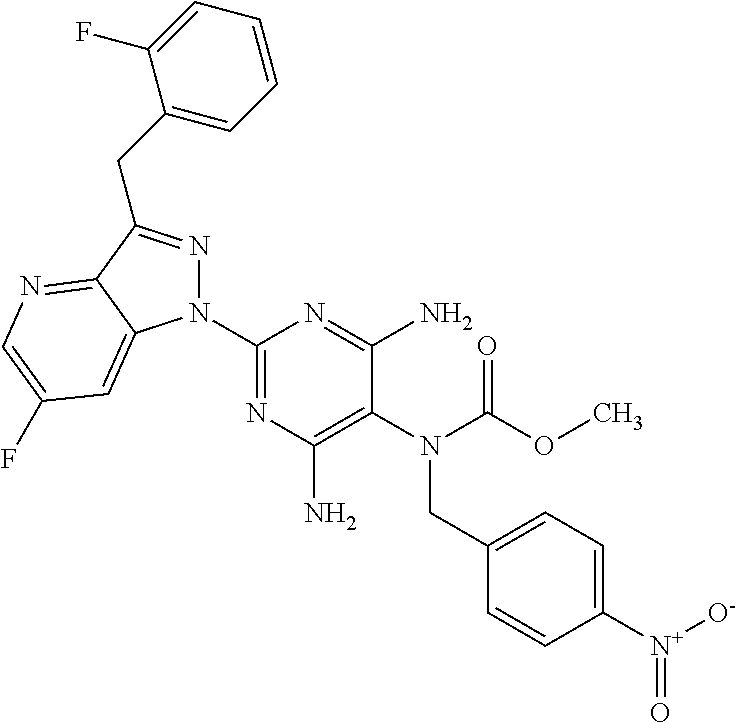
C1(N2N=C(CC3=CC=CC=C3F)C3=NC=C(F)C=C23)=NC(N)=C(N(C(OC)=O)CC2=CC=C([N+]([O-])=O)C=C2)C(N)=N1
